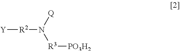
[Y][R2]N([R3][PO3H2])[Q]
